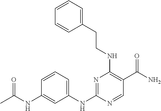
CC(NC1=CC(NC2=NC(NCCC3=CC=CC=C3)=C(C(N)=O)C=N2)=CC=C1)=O
